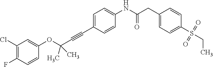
C(C1=CC=C(NC(CC2=CC=C(S(CC)(=O)=O)C=C2)=O)C=C1)#CC(OC1=CC(Cl)=C(F)C=C1)(C)C
